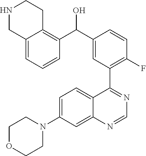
C1=C(N2CCOCC2)C=C2C(=C1)C(C1=C(F)C=CC(C(O)C3=C4C(=CC=C3)CNCC4)=C1)=NC=N2
